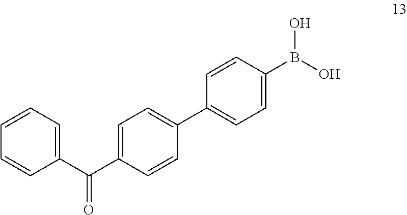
C1=C(C(C2=CC=CC=C2)=O)C=CC(C2=CC=C(B(O)O)C=C2)=C1
